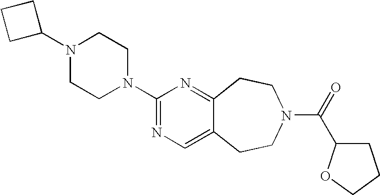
C1C(N2CCN(C3=NC=C4C(=N3)CCN(C(=O)C3CCCO3)CC4)CC2)CC1
